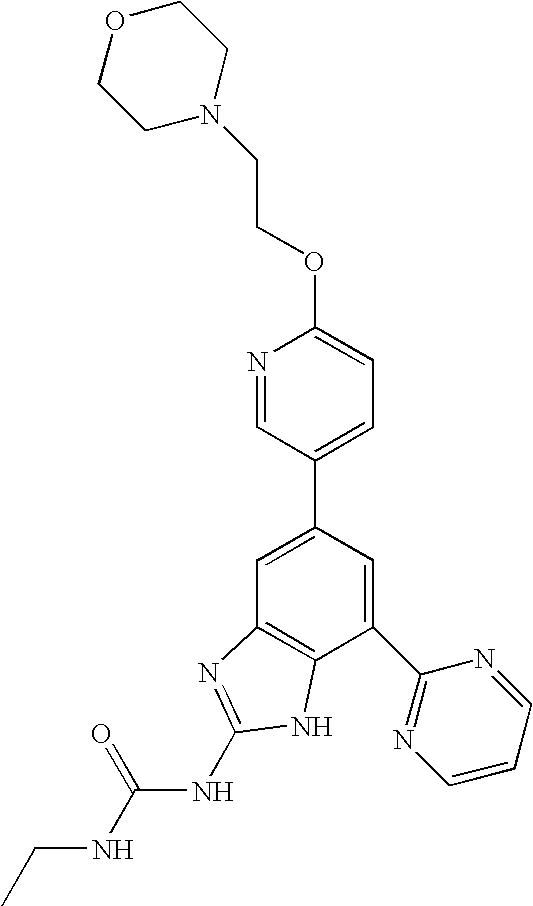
N1=CC(C2=CC3=C(C(C4=NC=CC=N4)=C2)NC(NC(NCC)=O)=N3)=CC=C1OCCN1CCOCC1
